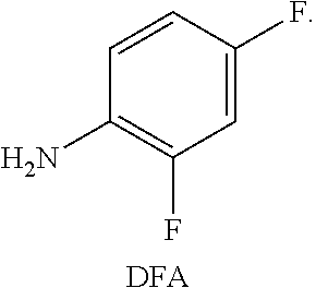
C1=CC(F)=CC(F)=C1N.[DFA]
